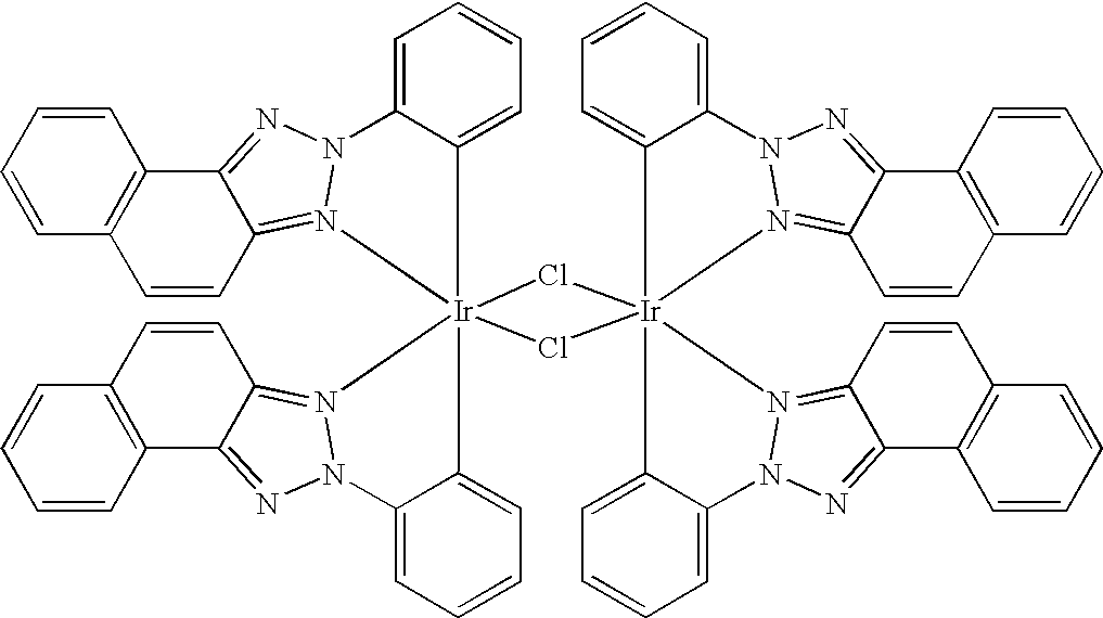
C1=C2C(=CC=C1)[Ir]13(N4=C5C=CC6=C(C5=NN24)C=CC=C6)(Cl[Ir]24(Cl1)(C1=CC=CC=C1N1N2=C2C=CC5=C(C2=N1)C=CC=C5)C1=CC=CC=C1N1N=C2C5=C(C=CC2=N41)C=CC=C5)C1=CC=CC=C1N1N=C2C4=C(C=CC2=N31)C=CC=C4
